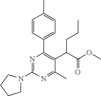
C1N(C2=NC(C3=CC=C(C)C=C3)=C(C(C(OC)=O)CCC)C(C)=N2)CCC1
